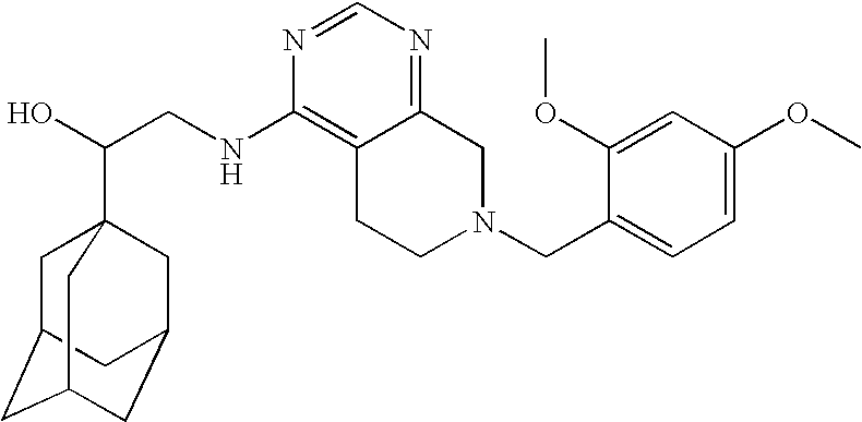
C(CNC1=C2C(=NC=N1)CN(CC1=CC=C(OC)C=C1OC)CC2)(O)C12CC3CC(CC(C1)C3)C2
